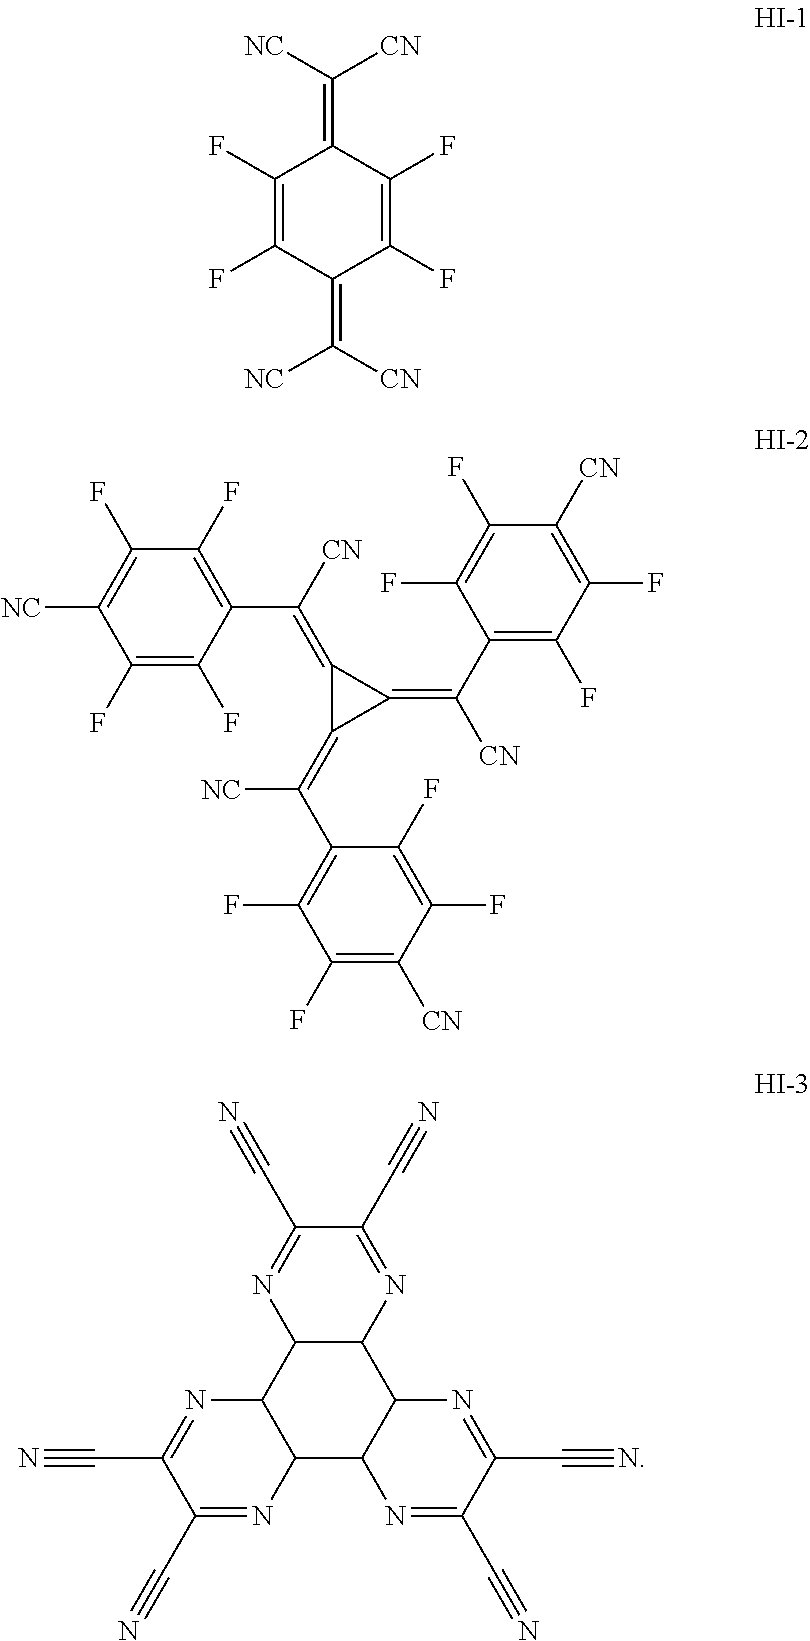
C1(F)=C(F)C(=C([NC])[CN])C(F)=C(F)C1=C([CN])[NC].C1(C(=C2C(=C(C3=C(F)C(F)=C([CN])C(F)=C3F)[CN])C2=C([CN])C2=C(F)C(F)=C([NC])C(F)=C2F)[NC])=C(F)C(F)=C([CN])C(F)=C1F.C12C3C(C4C(C1N=C(C#N)C(C#N)=N2)N=C(C#N)C(C#N)=N4)N=C(C#N)C(C#N)=N3
